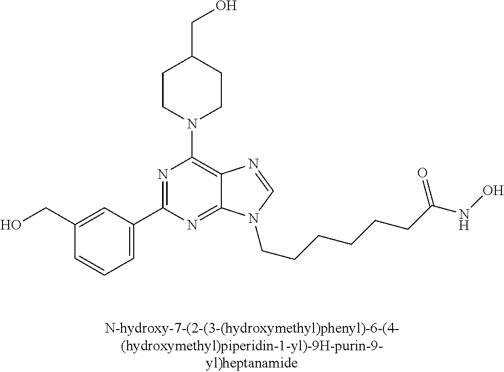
C1(CO)=CC(C2=NC(N3CCC(CO)CC3)=C3C(=N2)N(CCCCCCC(NO)=O)C=N3)=CC=C1
